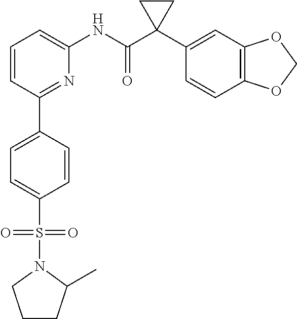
C1=CC(C2=CC=C(S(N3CCCC3C)(=O)=O)C=C2)=NC(NC(C2(C3=CC4=C(C=C3)OCO4)CC2)=O)=C1
